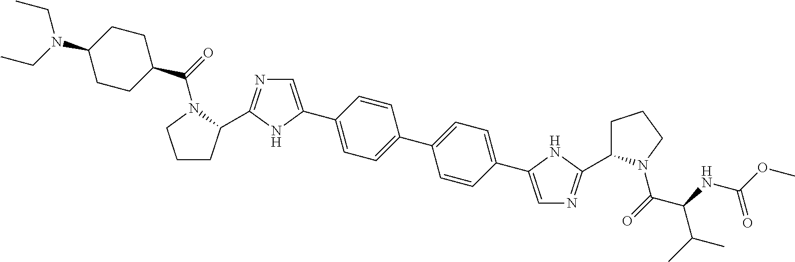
C1CC(C2=NC=C(C3=CC=C(C4=CC=C(C5=CN=C(C6CCCN6C(C(C(C)C)NC(=O)OC)=O)N5)C=C4)C=C3)N2)N(C(C2CCC(N(CC)CC)CC2)=O)C1
